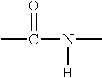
CC(=O)N([H])C
